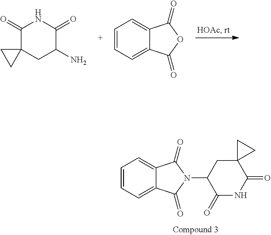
C1=CC=C2C(=C1)C(=O)N(C1C(=O)NC(=O)C3(C1)CC3)C2=O.C1(=O)C2(CC(N)C(=O)N1)CC2.C1=CC=C2C(=C1)C(=O)OC2=O
